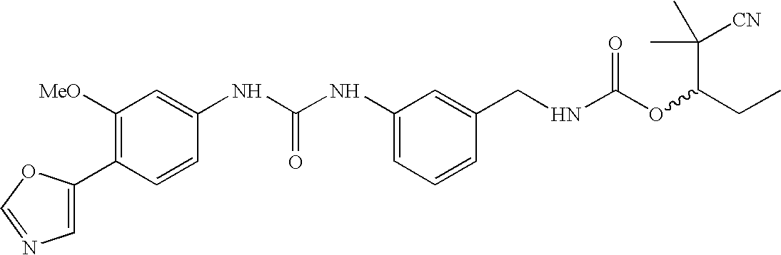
C1(C2=CN=CO2)=C([MeO])C=C(NC(NC2=CC=CC(CNC(OC(CC)C(C)(C)[CN])=O)=C2)=O)C=C1
